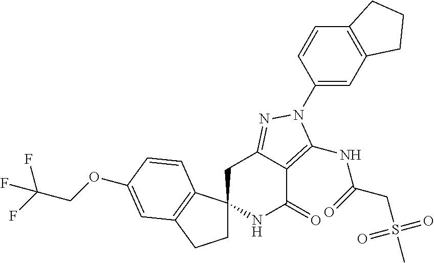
C1C2(C3=C(C1)C=C(OCC(F)(F)F)C=C3)NC(=O)C1=C(NC(=O)CS(C)(=O)=O)N(C3=CC4=C(C=C3)CCC4)N=C1C2
